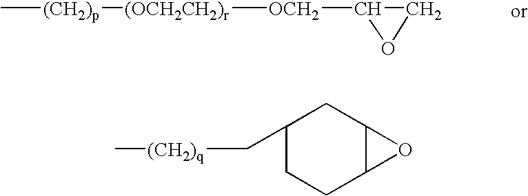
C[(CH2)p][(OCH2CH2)r][OCH2]C1OC1.C1(C[(CH2)q]C)CCC2C(C1)O2
